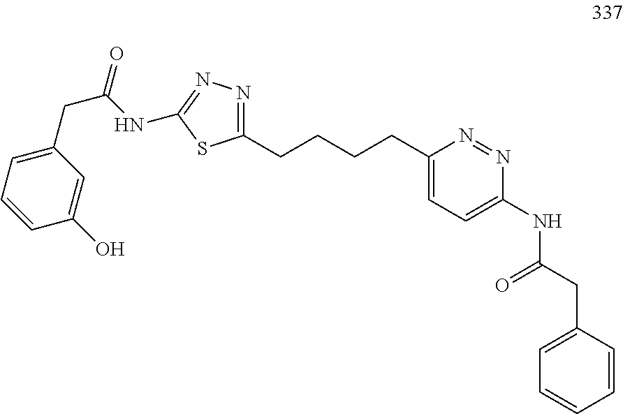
C1=CC(CC(NC2=CC=C(CCCCC3=NN=C(NC(CC4=CC=CC(O)=C4)=O)S3)N=N2)=O)=CC=C1
